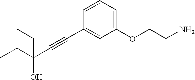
C(C#CC1=CC(OCCN)=CC=C1)(CC)(O)CC
